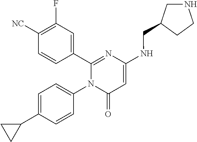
C1(C2=CC(F)=C([CN])C=C2)=NC(NCC2CNCC2)=CC(=O)N1C1=CC=C(C2CC2)C=C1
